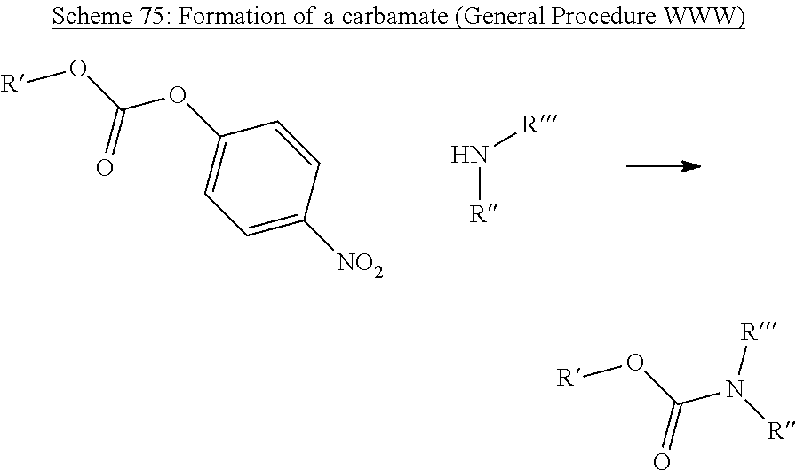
C1=C([NO2])C=CC(OC(O[R])=O)=C1.[R]N[R].[R]N(C(O[R])=O)[R]
